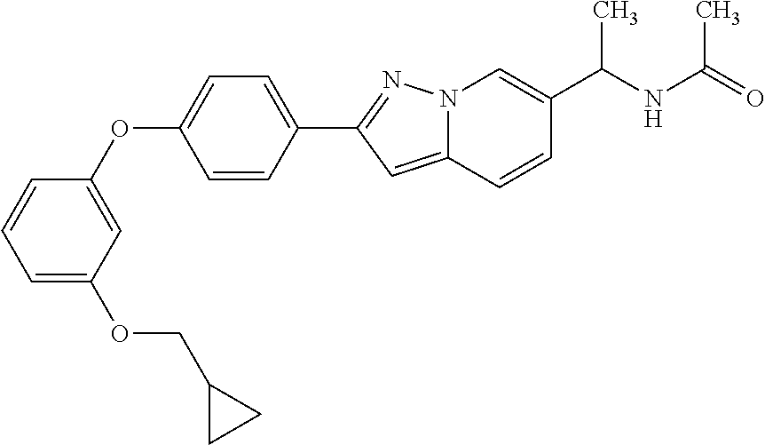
C1=CC(OC2=CC=C(C3=NN4C(=C3)C=CC(C(NC(=O)C)C)=C4)C=C2)=CC(OCC2CC2)=C1
